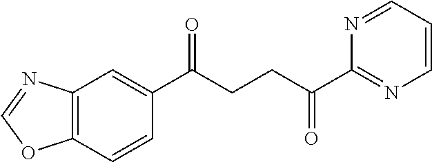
C1(C(CCC(C2=NC=CC=N2)=O)=O)=CC2=C(C=C1)OC=N2
